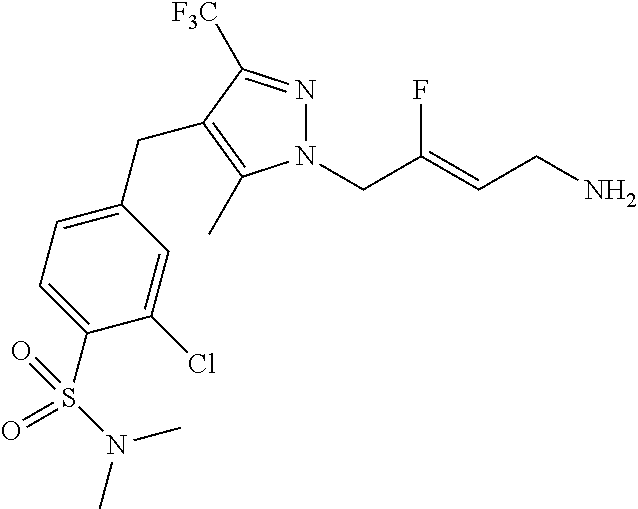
N1=C([F3C])C(CC2=CC=C(S(N(C)C)(=O)=O)C(Cl)=C2)=C(C)N1CC(=CCN)F
